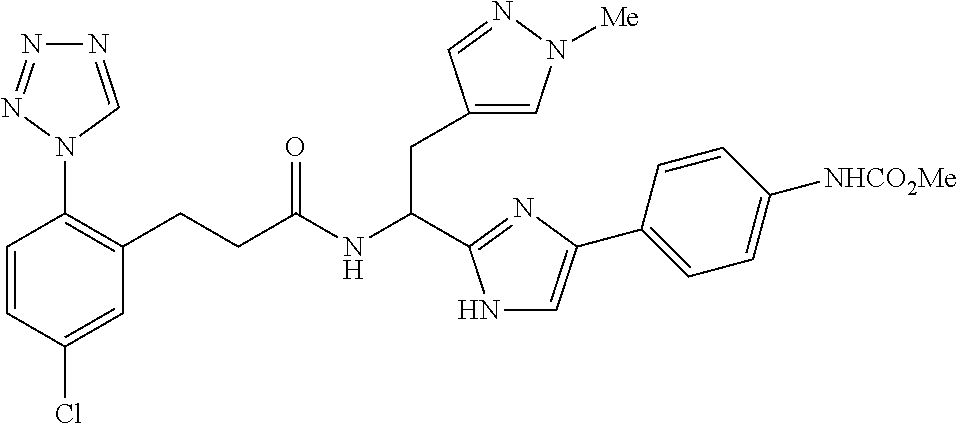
C(NC(CC1=CN([Me])N=C1)C1=NC(C2=CC=C([NHCO2Me])C=C2)=CN1)(=O)CCC1=C(N2C=NN=N2)C=CC(Cl)=C1
